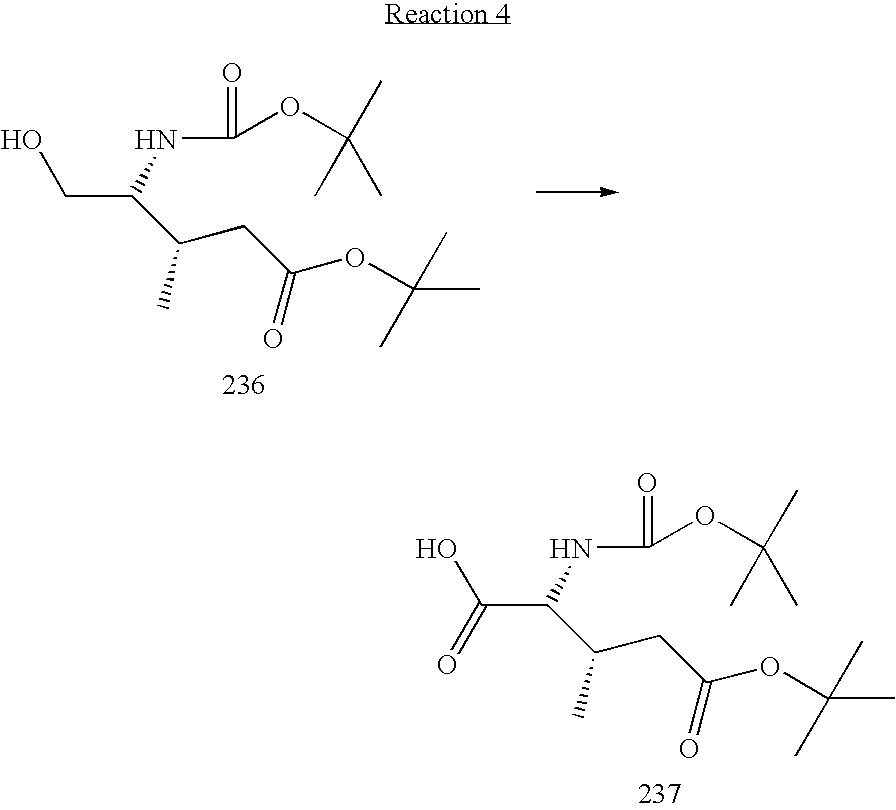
C(O)C(NC(=O)OC(C)(C)C)C(CC(=O)OC(C)(C)C)C.C(O)(C(NC(=O)OC(C)(C)C)C(CC(=O)OC(C)(C)C)C)=O
